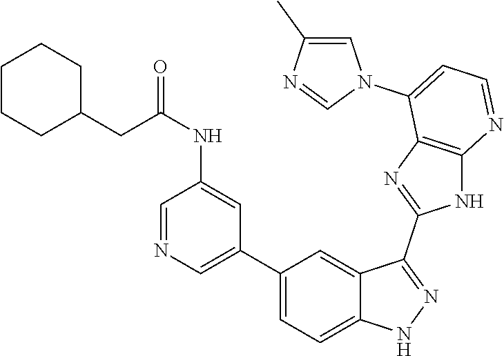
C1(C2=CC=C3C(=C2)C(C2=NC4=C(N2)N=CC=C4N2C=C(C)N=C2)=NN3)=CN=CC(NC(CC2CCCCC2)=O)=C1
